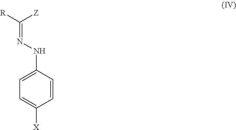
C(=NNC1=CC=C([X])C=C1)([R])[Z]
